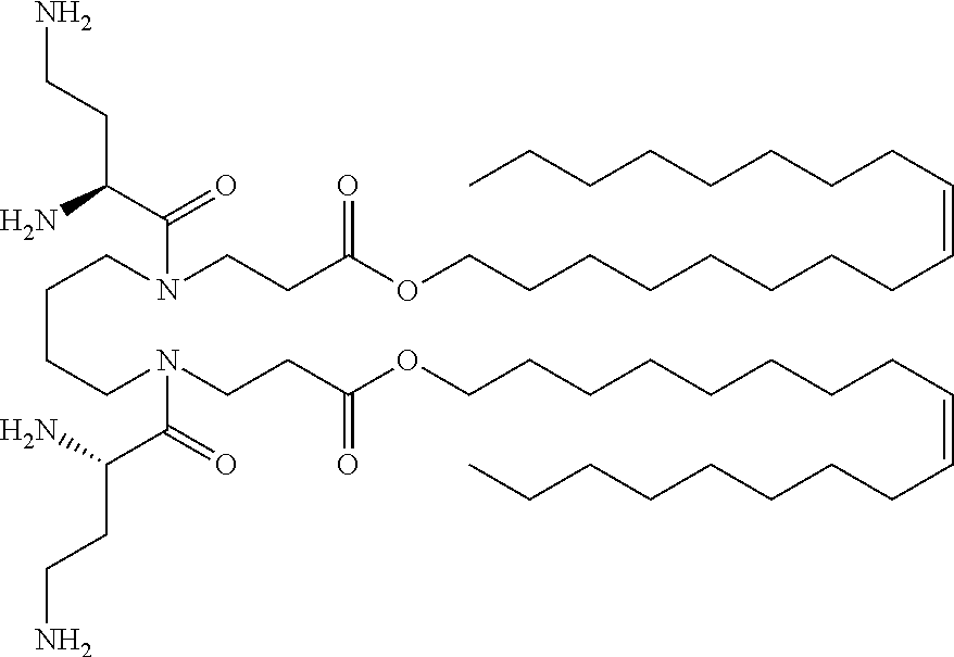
NCCC(C(=O)N(CCCCN(C(=O)C(N)CCN)CCC(OCCCCCCCCC=CCCCCCCCC)=O)CCC(OCCCCCCCCC=CCCCCCCCC)=O)N
